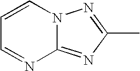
C1=CN2C(=NC(C)=N2)N=C1
